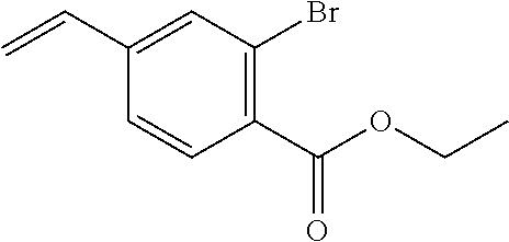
C1=C(C=C)C=CC(C(OCC)=O)=C1Br
